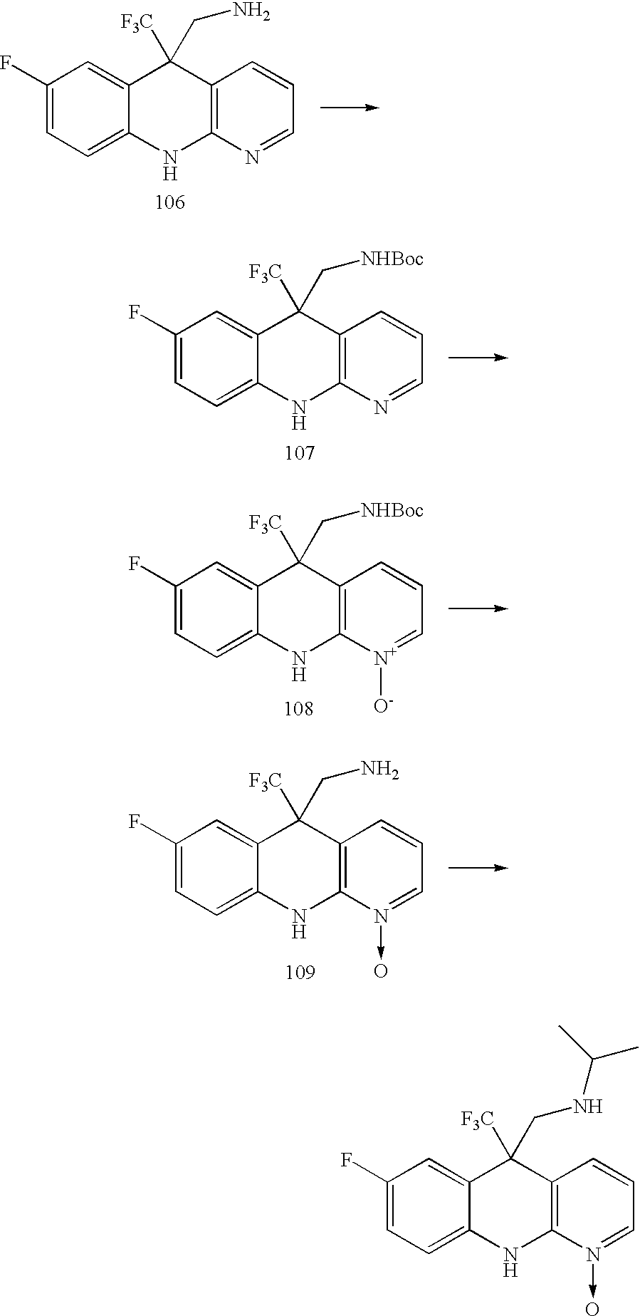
C1(F)=CC=C2C(=C1)C([F3C])(CN)C1=C(N2)N=CC=C1.C1(F)=CC=C2C(=C1)C([F3C])(C[NHBoc])C1=C(N2)N=CC=C1.C1(F)=CC=C2C(=C1)C([F3C])(C[NHBoc])C1=C(N2)[N+]([O-])=CC=C1.C1(F)=CC=C2C(=C1)C([F3C])(CN)C1=C(N2)N(->O)=CC=C1.C1(F)=CC=C2C(=C1)C([F3C])(CNC(C)C)C1=C(N2)N(->O)=CC=C1
